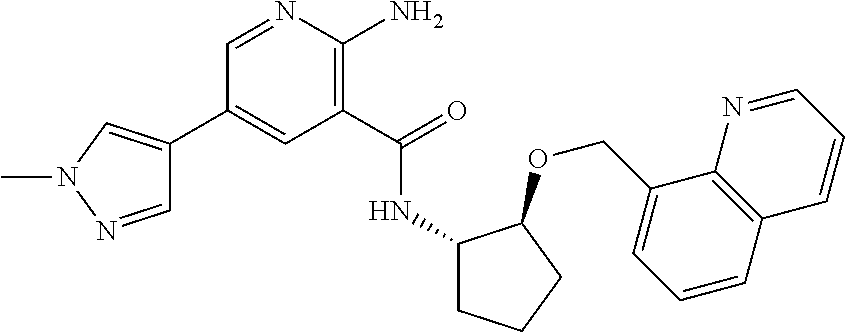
C1(C2=CN(C)N=C2)=CC(C(=O)NC2CCCC2OCC2=CC=CC3=C2N=CC=C3)=C(N)N=C1
